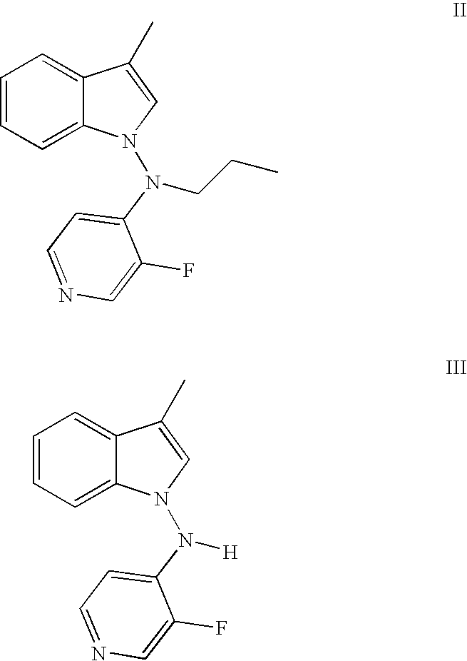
C1=CC=C2C(=C1)C(C)=CN2N(CCC)C1=CC=NC=C1F.C1=CC=C2C(=C1)C(C)=CN2N([H])C1=CC=NC=C1F
